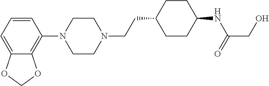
C1=CC=C2C(=C1N1CCN(CCC3CCC(NC(CO)=O)CC3)CC1)OCO2
